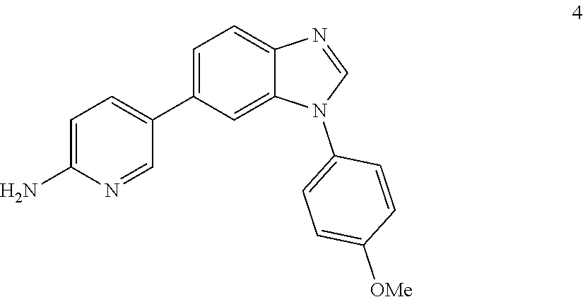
C1=C(N)N=CC(C2=CC=C3C(=C2)N(C2=CC=C([OMe])C=C2)C=N3)=C1
